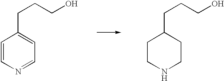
C1=CN=CC=C1CCCO.C1CNCCC1CCCO
